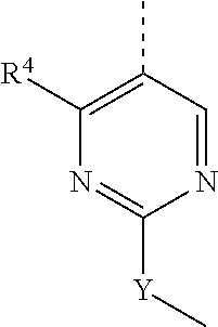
N1=CC(C)=C([R4])N=C1[Y]C
